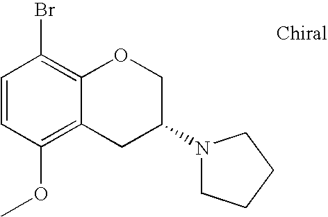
C1=CC(OC)=C2C(=C1Br)OCC(N1CCCC1)C2
